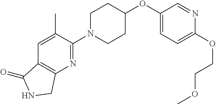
C1(OC2CCN(C3=NC4=C(C=C3C)C(=O)NC4)CC2)=CC=C(OCCOC)N=C1
